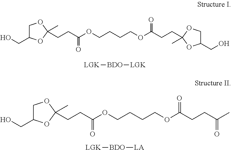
C1C(CO)OC(CCC(OCCCCOC(CCC2(C)OCC(CO)O2)=O)=O)(C)O1.[LGK][BDO][LGK].C1C(CO)OC(CCC(OCCCCOC(CCC(C)=O)=O)=O)(C)O1.[LGK][BDO][LA]
